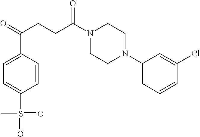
C1(N2CCN(C(CCC(=O)C3=CC=C(S(=O)(=O)C)C=C3)=O)CC2)=CC=CC(Cl)=C1
